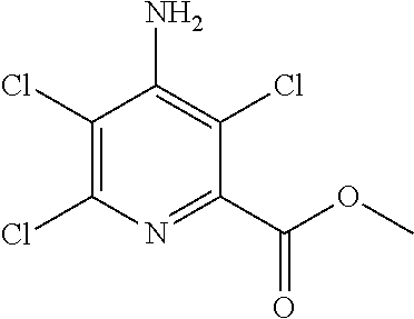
C1(Cl)=C(Cl)N=C(C(OC)=O)C(Cl)=C1N
